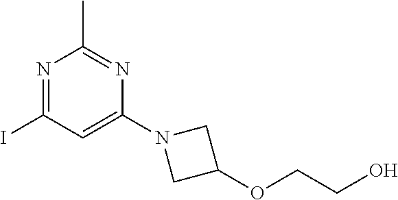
N1=C(I)C=C(N2CC(OCCO)C2)N=C1C
